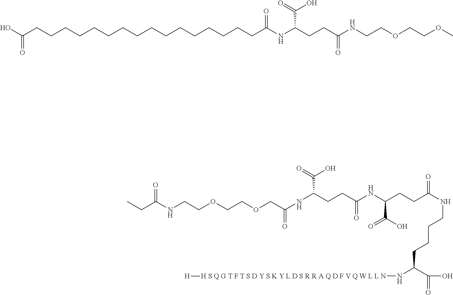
OC(CCCCCCCCCCCCCCCCC(NC(CCC(NCCOCCOC)=O)C(=O)O)=O)=O.CCC(NCCOCCOCC(NC(CCC(NC(CCC(NCCCCC(N[H S Q G T F T S D Y S K Y L D S R R A Q D F V Q W L L N][H])C(O)=O)=O)C(O)=O)=O)C(=O)O)=O)=O
